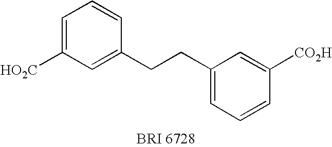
C1=C([HO2C])C=C(CCC2=CC=CC([CO2H])=C2)C=C1
